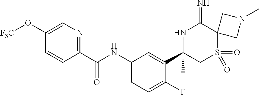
C1(C(NC2=CC=C(F)C(C3(C)CS(=O)(=O)C4(C(=N)N3)CN(C)C4)=C2)=O)=NC=C(O[F3C])C=C1
